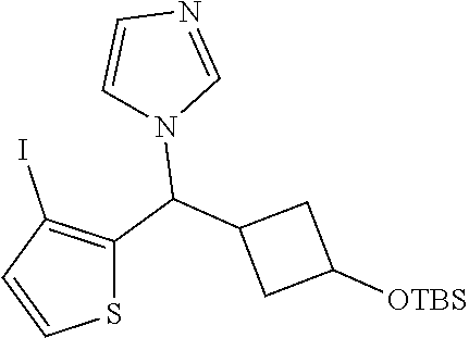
S1C(C(N2C=NC=C2)C2CC([OTBS])C2)=C(I)C=C1
